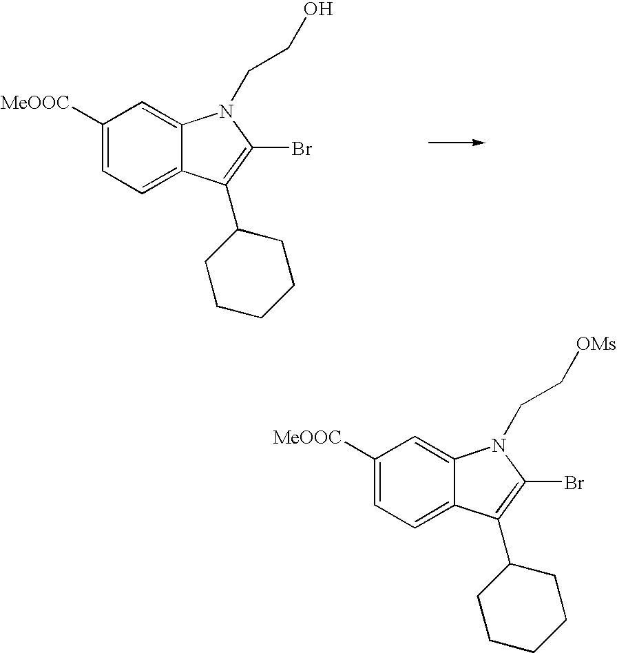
C1([MeOOC])=CC=C2C(=C1)N(CCO)C(Br)=C2C1CCCCC1.C1([MeOOC])=CC=C2C(=C1)N(CC[OMs])C(Br)=C2C1CCCCC1
